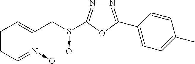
N1=C(C2=CC=C(C)C=C2)OC(S(CC2=CC=CC=N2->O)->O)=N1
